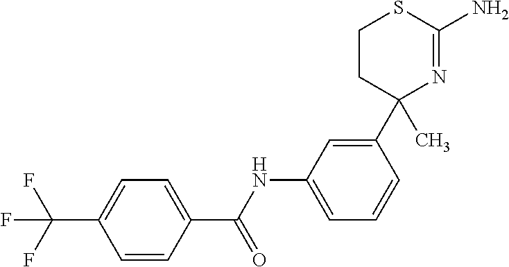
C1=CC(C([HN]C2=CC=CC(C3(C)N=C(N)SCC3)=C2)=O)=CC=C1C(F)(F)F
